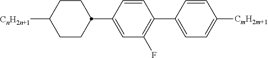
C1CC([CnH2n+1])CCC1C1=CC(F)=C(C2=CC=C([CmH2m+1])C=C2)C=C1
